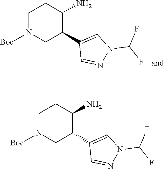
C1N([Boc])CC(C2=CN(C(F)F)N=C2)C(N)C1.C1N([Boc])CC(C2=CN(C(F)F)N=C2)C(N)C1
